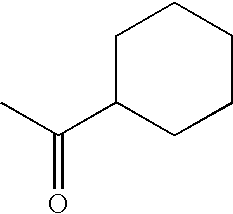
O=C(C)C1CCCCC1
